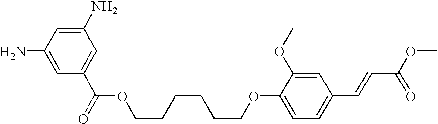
NC1=CC(C(OCCCCCCOC2=CC=C(C=CC(OC)=O)C=C2OC)=O)=CC(N)=C1
